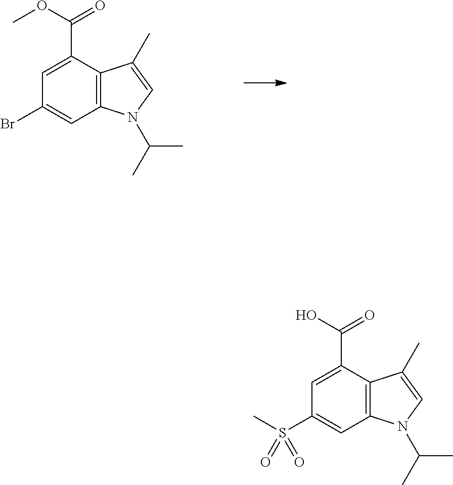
C1=C(C(OC)=O)C2=C(C=C1Br)N(C(C)C)C=C2C.C1=C(C(O)=O)C2=C(C=C1S(C)(=O)=O)N(C(C)C)C=C2C
